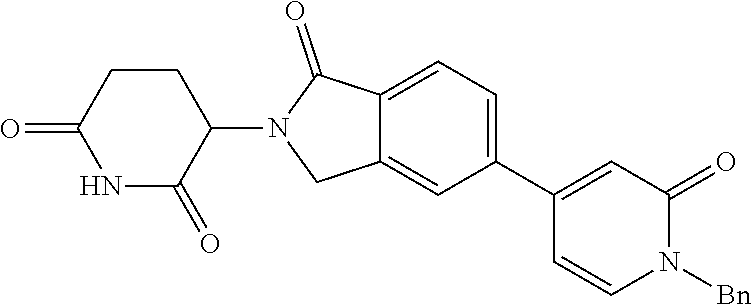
C1=C(C2=CC(=O)N([Bn])C=C2)C=C2C(=C1)C(=O)N(C1C(=O)NC(=O)CC1)C2
